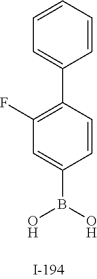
C1=CC=CC(C2=C(F)C=C(B(O)O)C=C2)=C1
